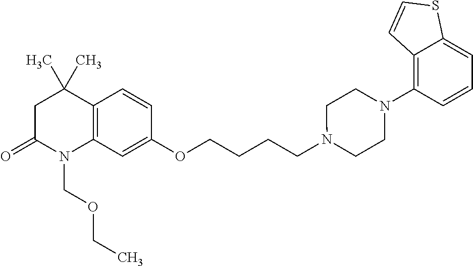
C1C(=O)N(COCC)C2=C(C1(C)C)C=CC(OCCCCN1CCN(C3=C4C(=CC=C3)SC=C4)CC1)=C2
